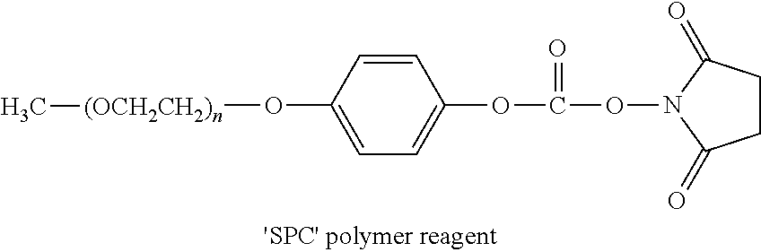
C1=CC(O[(OCH2CH2)n]C)=CC=C1OC(ON1C(=O)CCC1=O)=O
